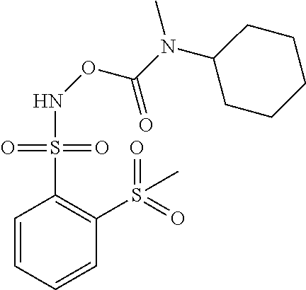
N(OC(=O)N(C1CCCCC1)C)S(C1=C(S(=O)(=O)C)C=CC=C1)(=O)=O
